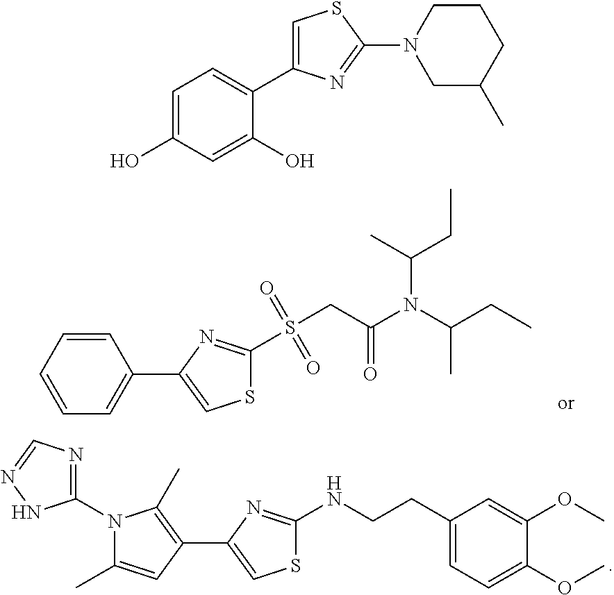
C1(C2=CSC(S(CC(=O)N(C(CC)C)C(C)CC)(=O)=O)=N2)=CC=CC=C1.C1(N2C(C)=CC(C3=CSC(NCCC4=CC=C(OC)C(OC)=C4)=N3)=C2C)=NC=NN1.C1=C(O)C=C(O)C(C2=CSC(N3CC(C)CCC3)=N2)=C1
